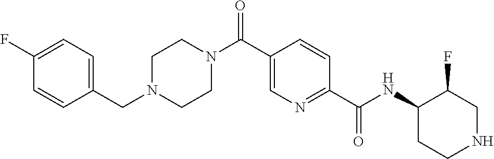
N1(CC2=CC=C(F)C=C2)CCN(C(C2=CN=C(C(NC3CCNCC3F)=O)C=C2)=O)CC1
